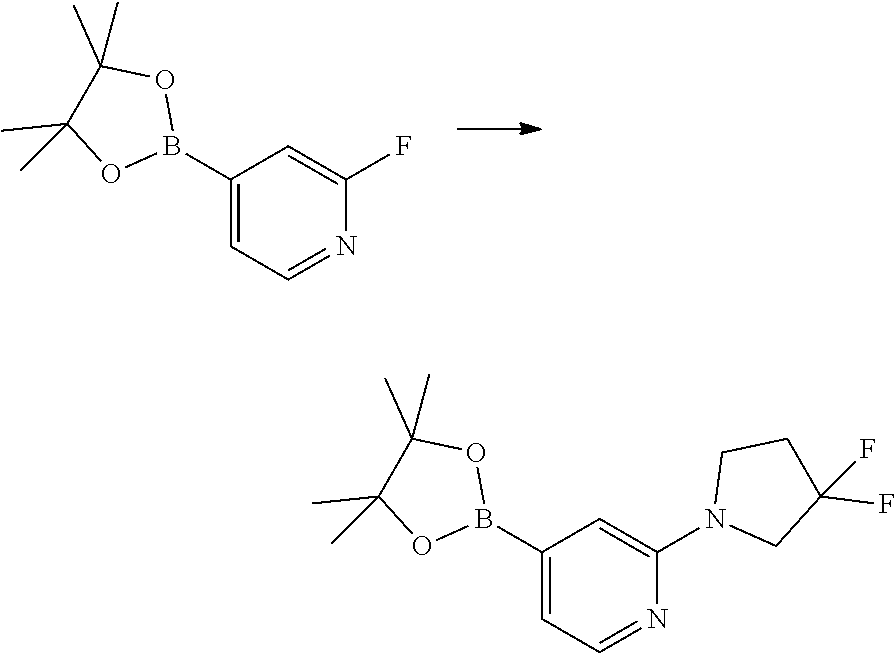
C1(B2OC(C)(C)C(C)(C)O2)=CC=NC(F)=C1.C1(B2OC(C)(C)C(C)(C)O2)=CC=NC(N2CC(F)(F)CC2)=C1
